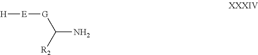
[H][E][G]C(N)[R2]
